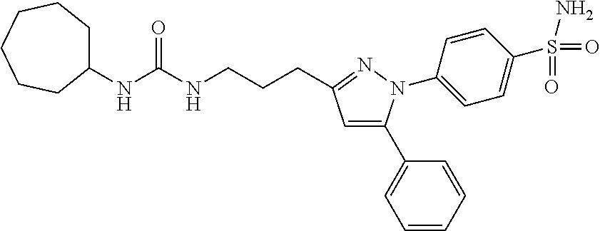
C1=C(C2=CC=CC=C2)N(C2=CC=C(S(N)(=O)=O)C=C2)N=C1CCCNC(NC1CCCCCC1)=O
